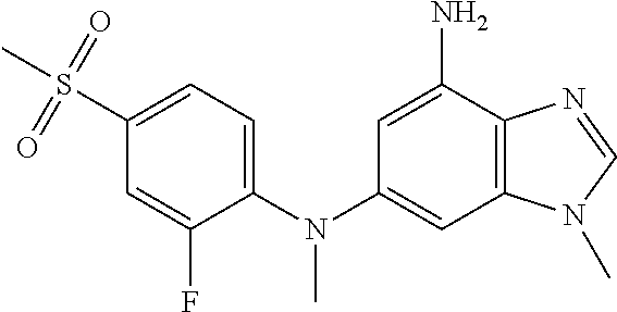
C1=C(N(C2=CC3=C(C(N)=C2)N=CN3C)C)C(F)=CC(S(C)(=O)=O)=C1
